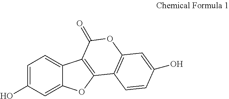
C1=C(O)C=C2C(=C1)C1=C(O2)C2=C(OC1=O)C=C(O)C=C2
